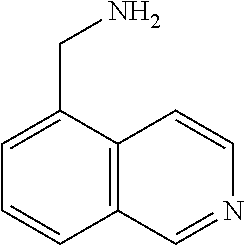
C12=C(C(CN)=CC=C1)C=CN=C2
